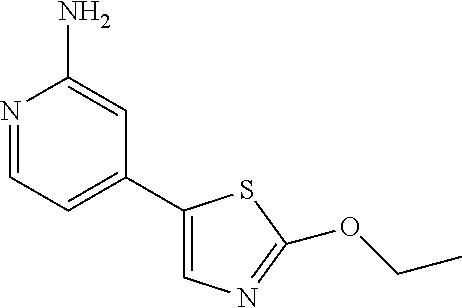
N1=CC=C(C2=CN=C(OCC)S2)C=C1N
